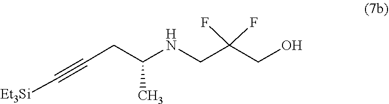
N(CC(F)(F)CO)C(CC#C[Et3Si])C
